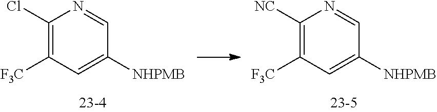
C1=NC([NC])=C([F3C])C=C1[NHPMB].C1=NC(Cl)=C([F3C])C=C1[NHPMB]
